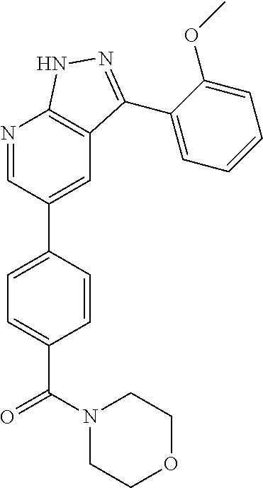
N1=CC(C2=CC=C(C(N3CCOCC3)=O)C=C2)=CC2=C1NN=C2C1=CC=CC=C1OC
